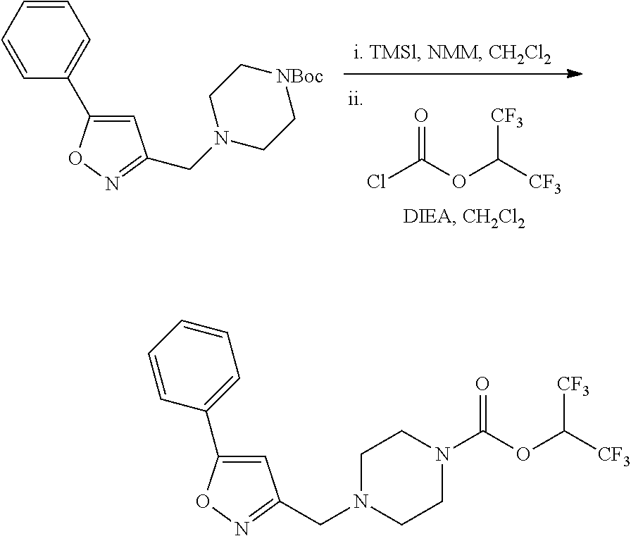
C1=CC=CC(C2=CC(CN3CC[NBoc]CC3)=NO2)=C1.ClC(OC([CF3])[CF3])=O.C1=C(C2=CC=CC=C2)ON=C1CN1CCN(C(OC([CF3])[CF3])=O)CC1
